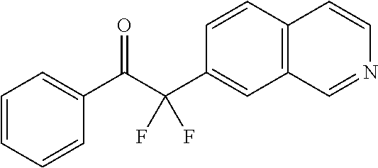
C1=CC=CC(C(C(C2=CC3=C(C=C2)C=CN=C3)(F)F)=O)=C1
